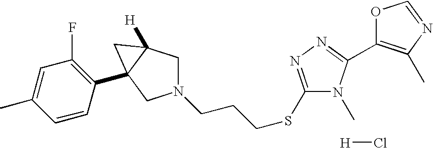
N1(CCCSC2=NN=C(C3=C(C)N=CO3)N2C)CC2([H])C(C3=C(F)C=C(C)C=C3)(C1)C2.[H]Cl
